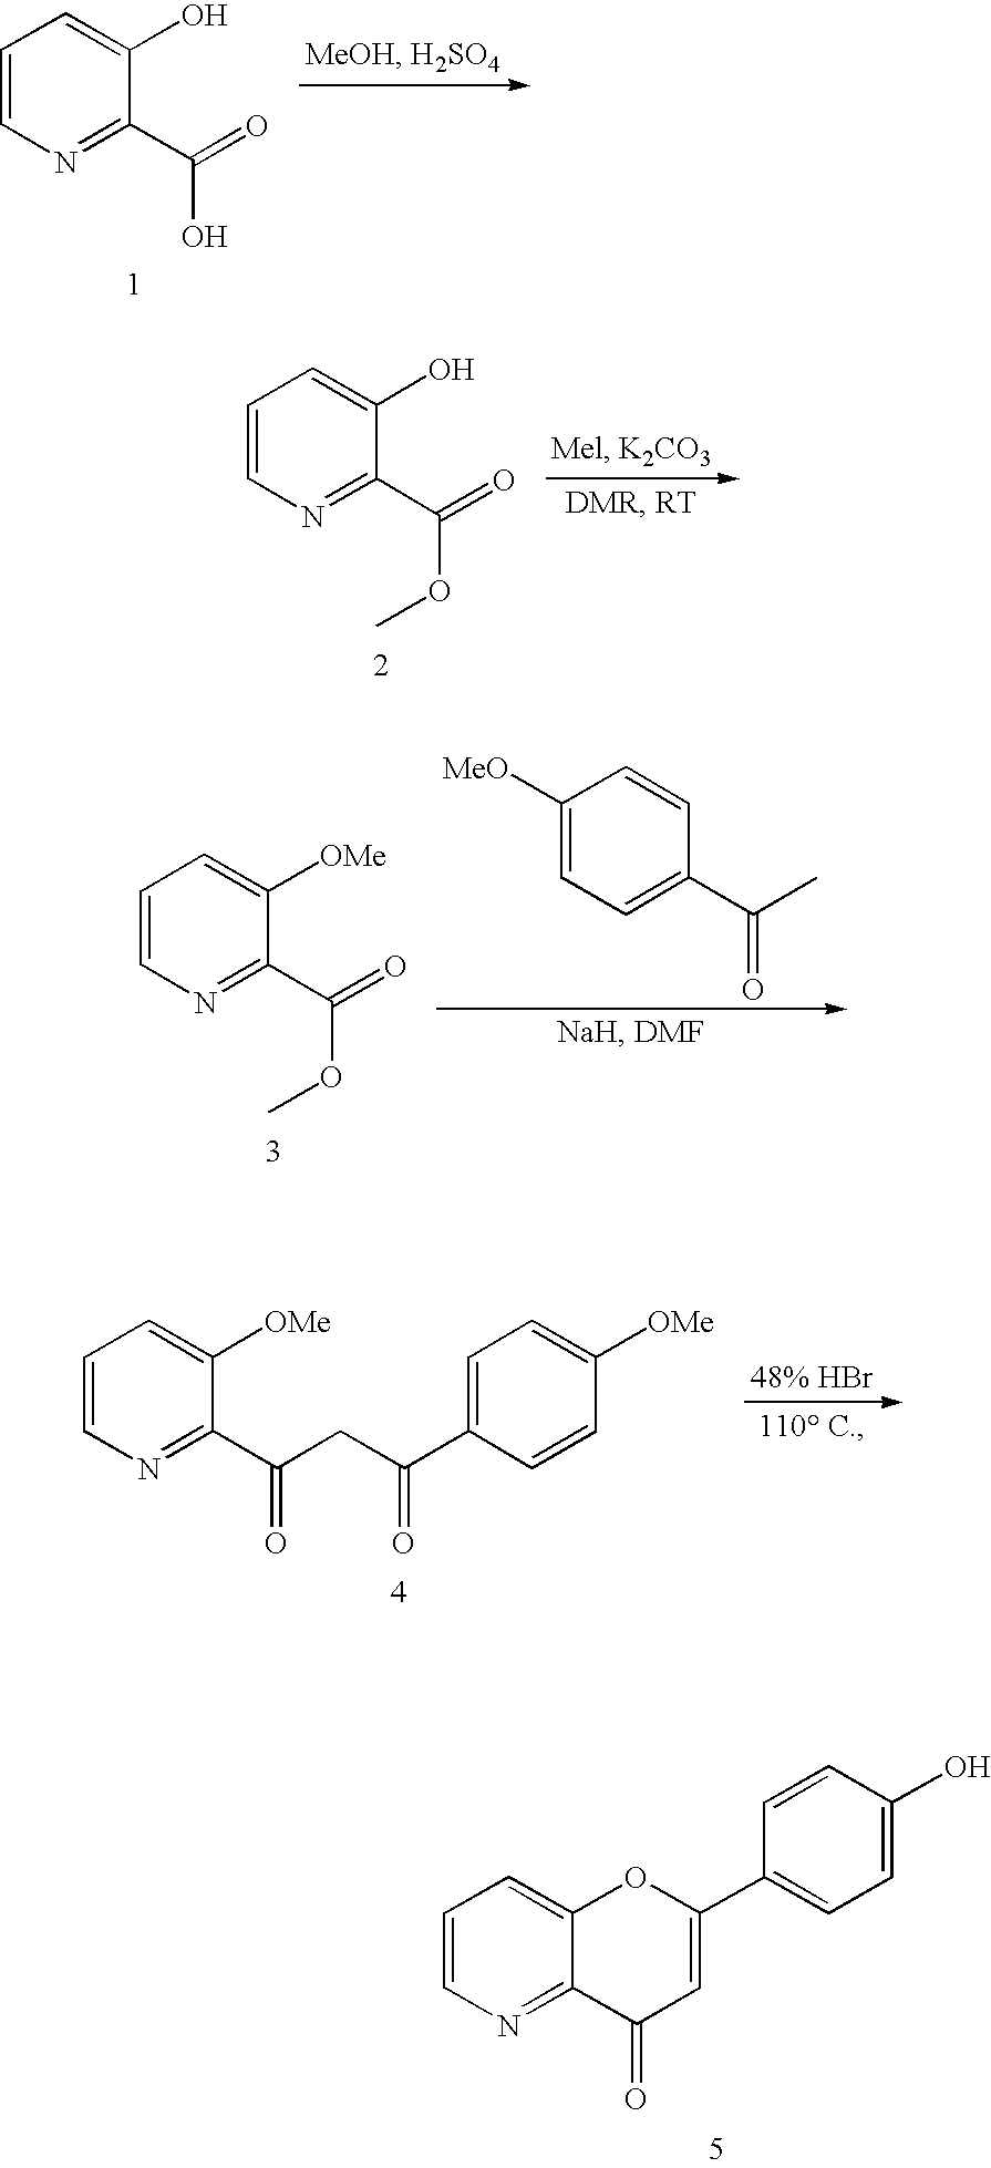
C1=CN=C2C(=C1)OC(C1=CC=C(O)C=C1)=CC2=O.C1=CN=C(C(=O)O)C(O)=C1.C1=CN=C(C(=O)OC)C(O)=C1.C1=CN=C(C(=O)OC)C([OMe])=C1.C1([MeO])=CC=C(C(C)=O)C=C1.C1=CN=C(C(CC(C2=CC=C([OMe])C=C2)=O)=O)C([OMe])=C1
